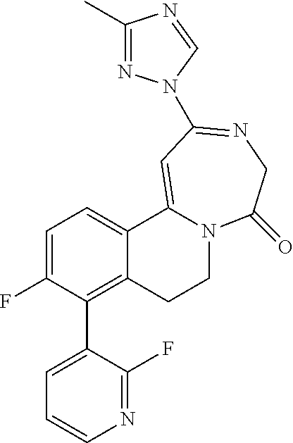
C1=C(F)C(C2=CC=CN=C2F)=C2C(=C1)C1=CC(N3N=C(C)N=C3)=NCC(=O)N1CC2
